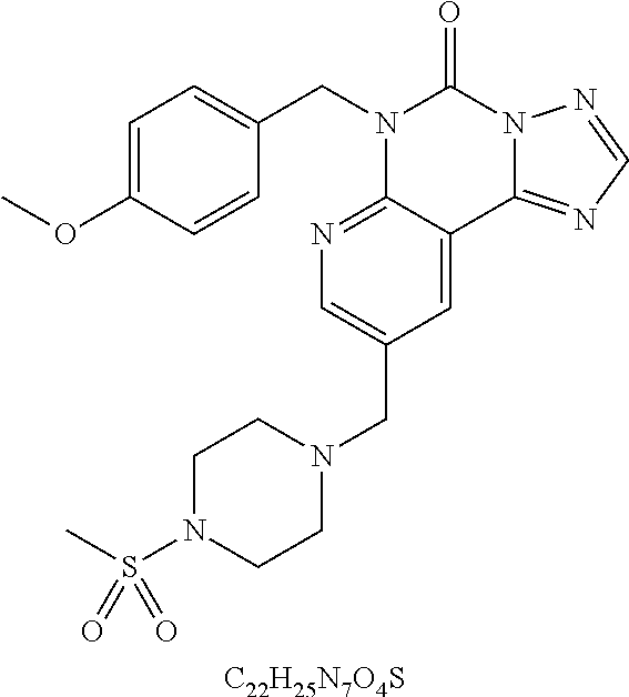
[C22H25N7O4S].C1=C(OC)C=CC(CN2C3=NC=C(CN4CCN(S(C)(=O)=O)CC4)C=C3C3=NC=NN3C2=O)=C1
